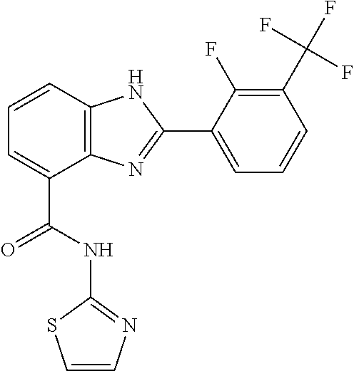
C1=CC2=C(C(C(NC3=NC=CS3)=O)=C1)N=C(C1=CC=CC(C(F)(F)F)=C1F)N2
